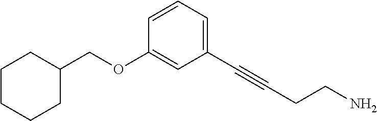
C1CCCC(COC2=CC(C#CCCN)=CC=C2)C1
